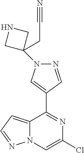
C12=CC=NN1C=C(Cl)N=C2C1=CN(C2(CC#N)CNC2)N=C1
